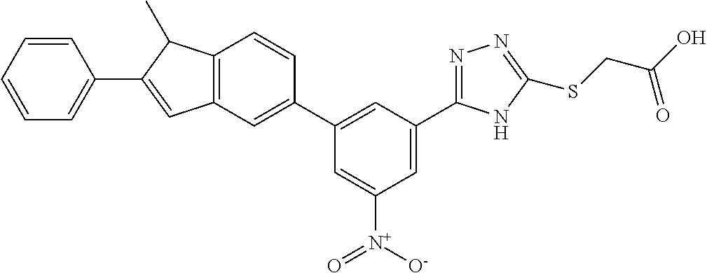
C1=C(C2=NN=C(SCC(O)=O)N2)C=C(C2=CC3=C(C=C2)C(C)C(C2=CC=CC=C2)=C3)C=C1[N+]([O-])=O
